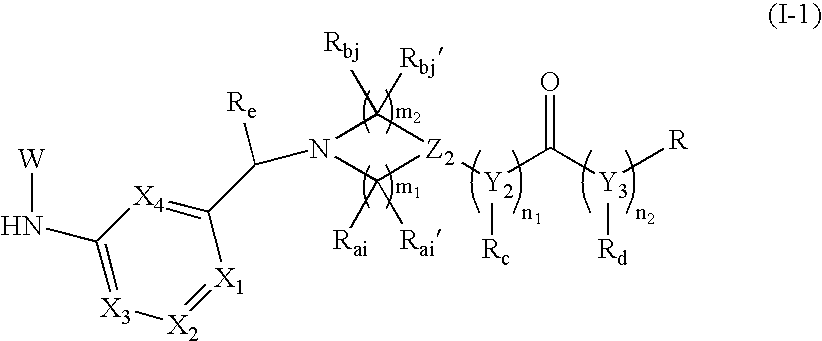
C1(N[W])=[X3][X2]=[X1]C(C([Re])N2C([Rbj])([Rbj])[Z2]([Y2]([Rc])C(=O)[Y3]([Rd])[R])C2([Rai])[Rai])=[X4]1
